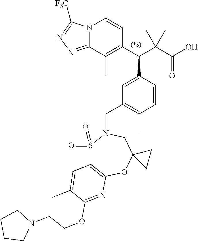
C12(CN(CC3=C(C)C=CC(C(C4=C(C)C5=NN=C([F3C])N5C=C4)C(C(O)=O)(C)C)=C3)S(=O)(=O)C3=C(O1)N=C(OCCN1CCCC1)C(C)=C3)CC2
